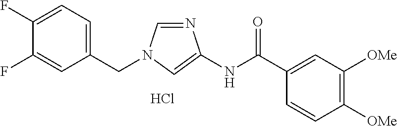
N1=CN(CC2=CC=C(F)C(F)=C2)C=C1NC(C1=CC([OMe])=C([OMe])C=C1)=O.Cl
